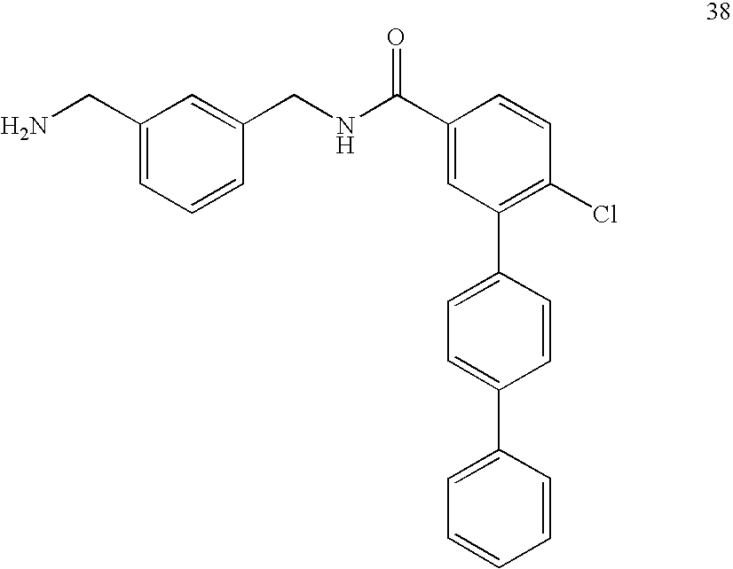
C1(C(NCC2=CC(CN)=CC=C2)=O)=CC(C2=CC=C(C3=CC=CC=C3)C=C2)=C(Cl)C=C1
